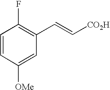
C1=CC([OMe])=CC(C=C[CO2H])=C1F
